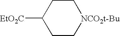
C1([EtO2C])CC[NCO2t-Bu]CC1
